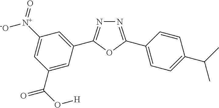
C1(C(=O)O[H])=CC(C2=NN=C(C3=CC=C(C(C)C)C=C3)O2)=CC([N+](=O)[-O])=C1
